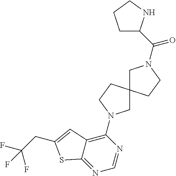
C1N(C(=O)C2CCCN2)CCC12CN(C1=C3C(=NC=N1)SC(CC(F)(F)F)=C3)CC2
